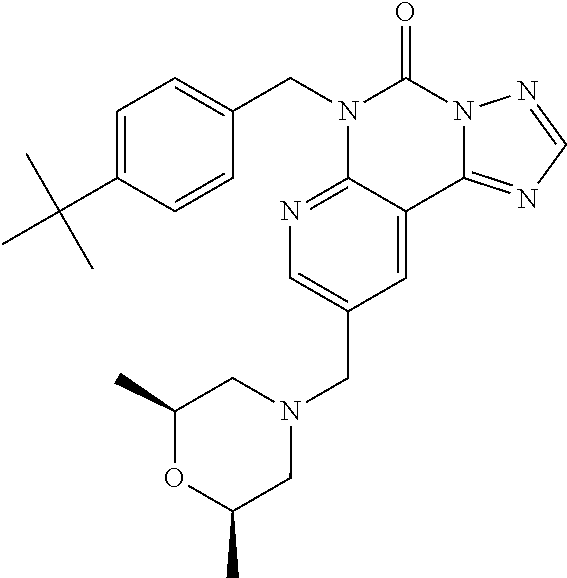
C1(C(C)(C)C)=CC=C(CN2C3=NC=C(CN4CC(C)OC(C)C4)C=C3C3=NC=NN3C2=O)C=C1
